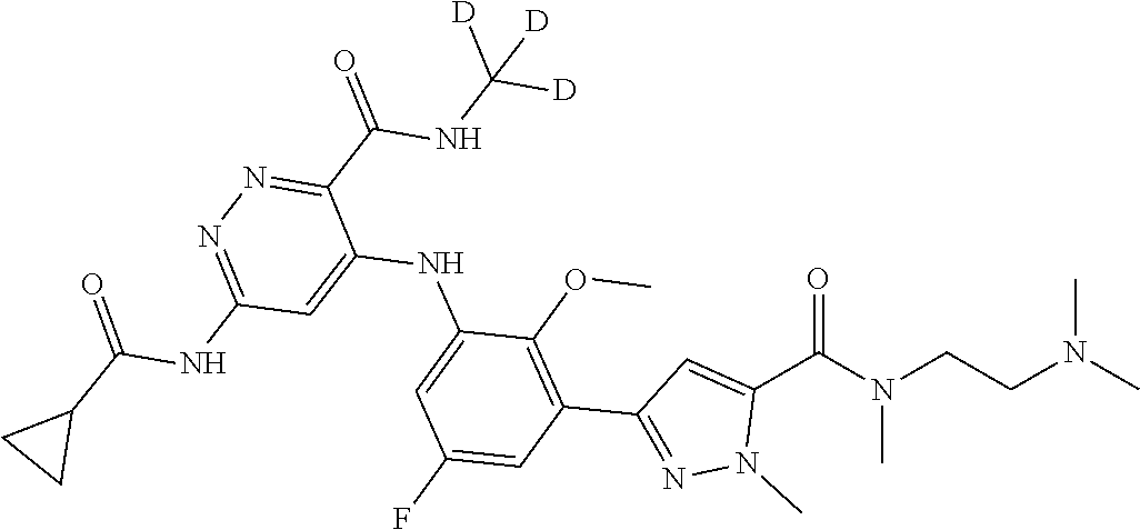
CN(CCN(C(C1=CC(C2=C(OC)C(NC3=CC(NC(=O)C4CC4)=NN=C3C(NC([D])([D])[D])=O)=CC(F)=C2)=NN1C)=O)C)C
